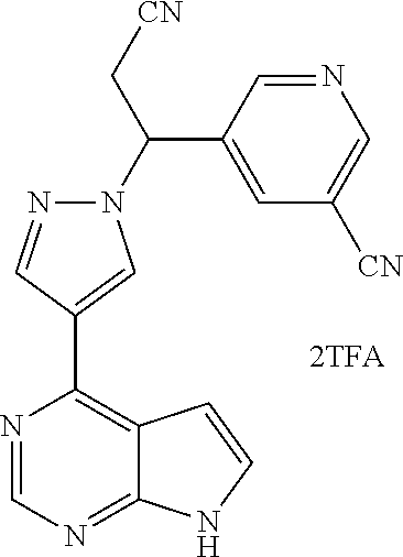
N1(C(C2=CC([CN])=CN=C2)C[CN])N=CC(C2=C3C(=NC=N2)NC=C3)=C1
